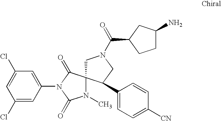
C1=C(Cl)C=C(N2C(=O)N(C)C3(C2=O)CN(C(=O)C2CCC(N)C2)CC3C2=CC=C([CN])C=C2)C=C1Cl
